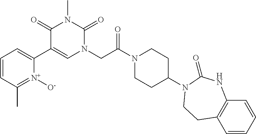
C1=CC(C)=[N+]([O-])C(C2=CN(CC(N3CCC(N4C(=O)NC5=C(C=CC=C5)CC4)CC3)=O)C(=O)N(C)C2=O)=C1
